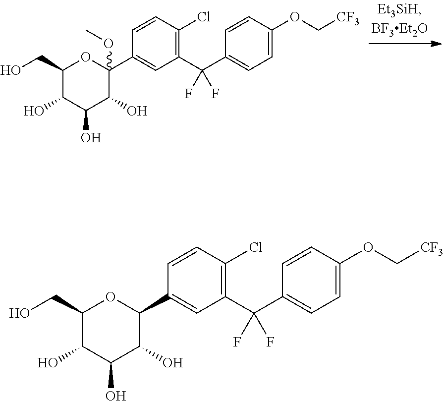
C1(CO)C(O)C(O)C(O)C(C2=CC(C(C3=CC=C(OC[CF3])C=C3)(F)F)=C(Cl)C=C2)(OC)O1.C1(CO)C(O)C(O)C(O)C(C2=CC(C(C3=CC=C(OC[CF3])C=C3)(F)F)=C(Cl)C=C2)O1
